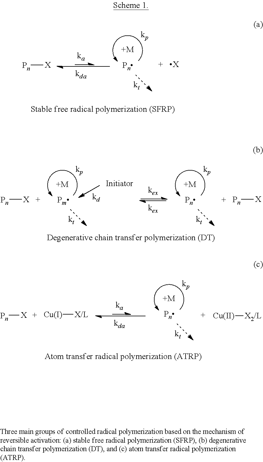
[+M].[Pn][X].[X].[+M].[Pn][X].[+M].[Pn][X].[Pn][X].[Cu][X/L].[+M].[Cu][X2/L]
